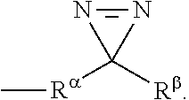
[Ra](C1([Rb])N=N1)C
